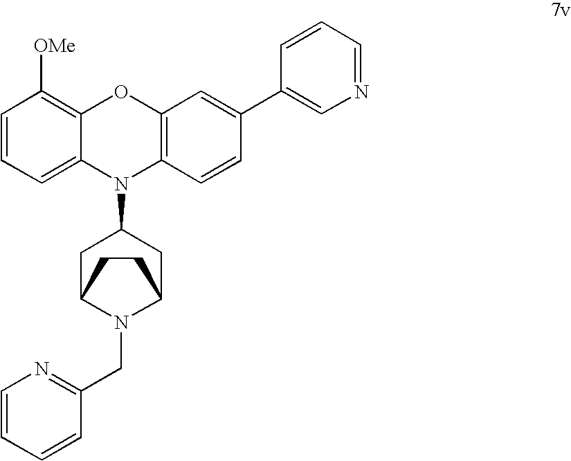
C1=CC=C2C(=C1[OMe])OC1=C(N2C2CC3N(CC4=NC=CC=C4)C(C2)CC3)C=CC(C2=CN=CC=C2)=C1
